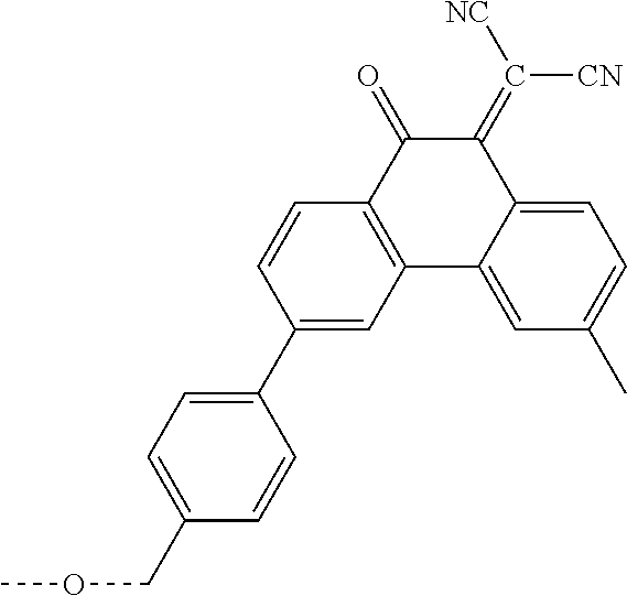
C1(C2=CC=C(COC)C=C2)=CC2=C(C=C1)C(=O)C(=C([NC])[CN])C1=CC=C(C)C=C21
